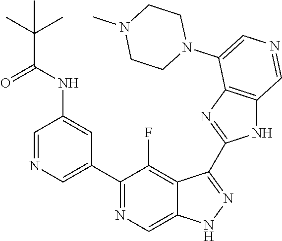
C1(C2=CN=CC(NC(C(C)(C)C)=O)=C2)=NC=C2C(=C1F)C(C1=NC3=C(N1)C=NC=C3N1CCN(C)CC1)=NN2
